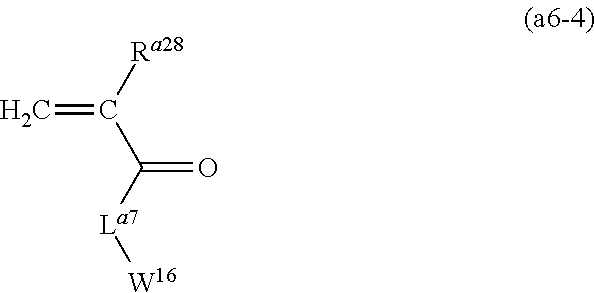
[Ra28]C(C([La7][W16])=O)=C
